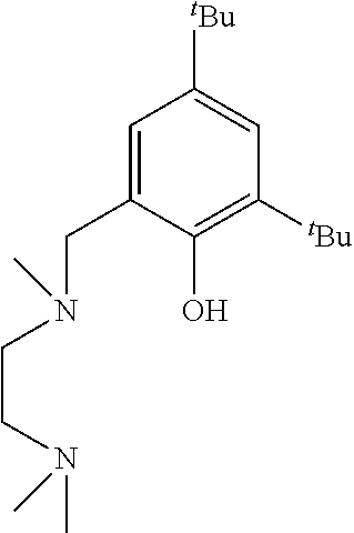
C1=C(CN(CCN(C)C)C)C(O)=C([tBu])C=C1[tBu]
